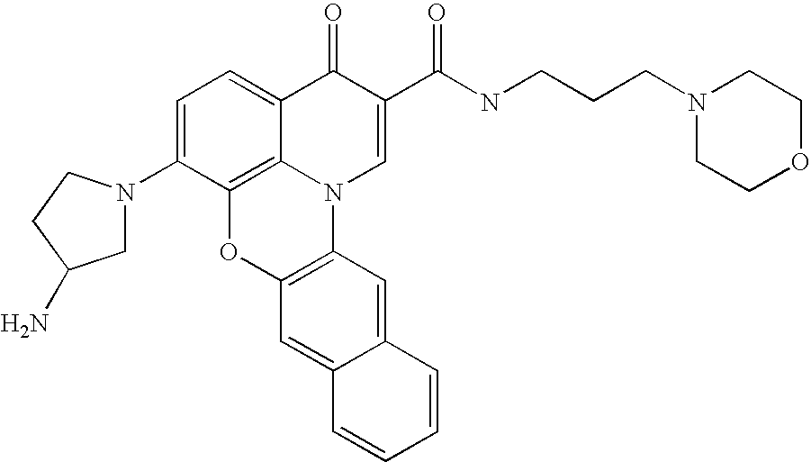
C1=C(N2CC(N)CC2)C2=C3C(=C1)C(=O)C(C(NCCCN1CCOCC1)=O)=CN3C1=C(O2)C=C2C(=C1)C=CC=C2
